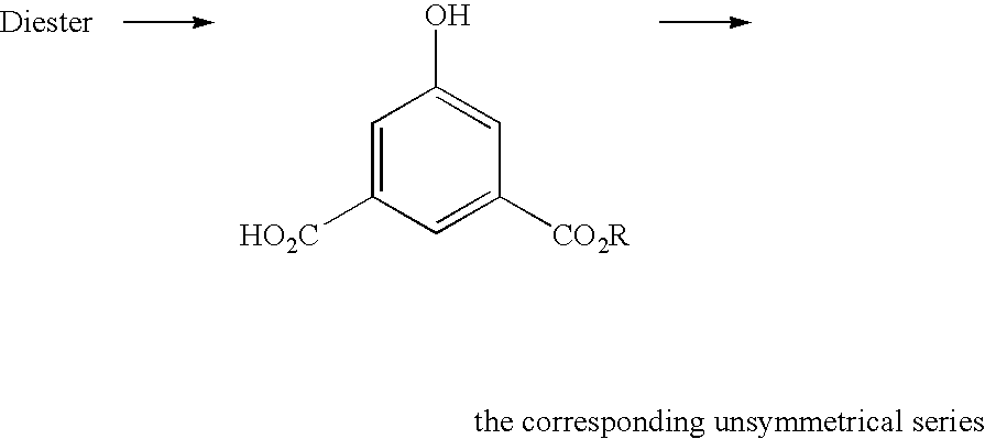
C1=C([HO2C])C=C([CO2R])C=C1O
